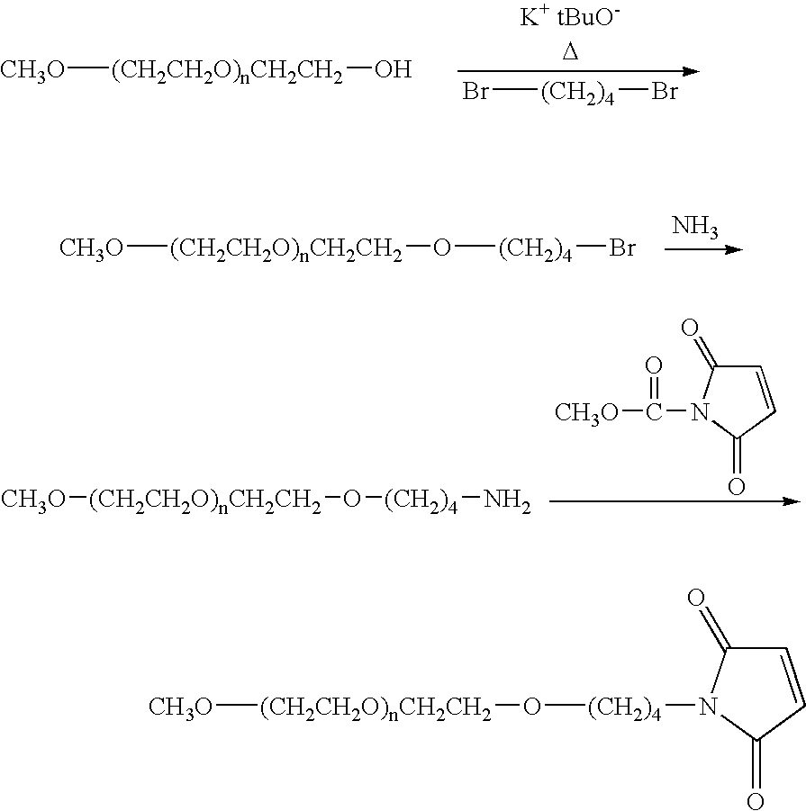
[K+ tBuO-D].Br[(CH2)4]Br.[CH3O][(CH2CH2O)nCH2CH2]O.N.[CH3O][(CH2CH2O)nCH2CH2]O[(CH2)4]Br.C1=CC(=O)N(C([CH3O])=O)C1=O.[CH3O][(CH2CH2O)nCH2CH2]O[(CH2)4]N.[CH3O][(CH2CH2O)nCH2CH2]O[(CH2)4]N1C(=O)C=CC1=O
